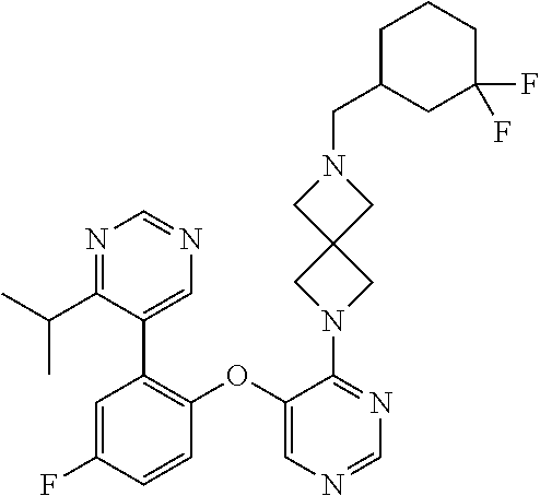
C1(OC2=C(C3=CN=CN=C3C(C)C)C=C(F)C=C2)=CN=CN=C1N1CC2(C1)CN(CC1CC(F)(F)CCC1)C2
